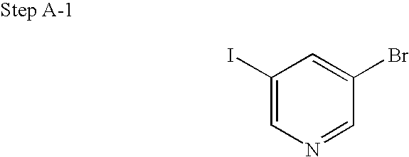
C1(I)=CN=CC(Br)=C1
